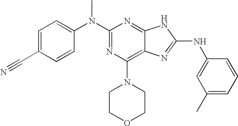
C1=C(C#N)C=CC(N(C2=NC(N3CCOCC3)=C3C(=N2)NC(NC2=CC(C)=CC=C2)=N3)C)=C1
